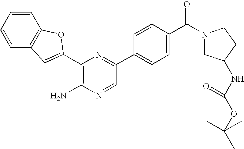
C1(N)=C(C2=CC3=C(C=CC=C3)O2)N=C(C2=CC=C(C(N3CC(NC(OC(C)(C)C)=O)CC3)=O)C=C2)C=N1
